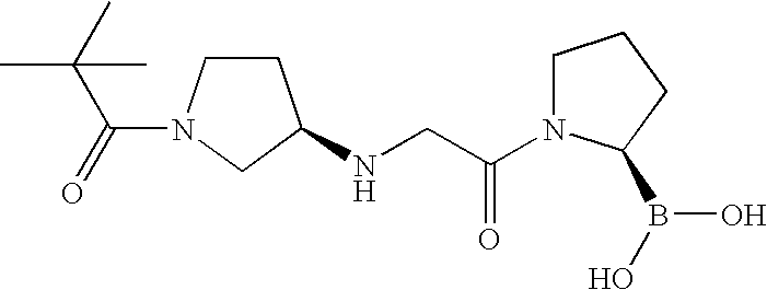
C1CN(C(=O)C(C)(C)C)CC1NCC(N1CCCC1B(O)O)=O
